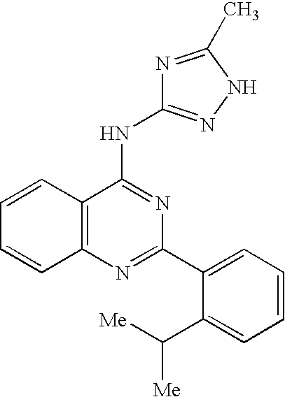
C12=C(N=C(C3=CC=CC=C3C([Me])[Me])N=C1NC1=NNC(C)=N1)C=CC=C2
